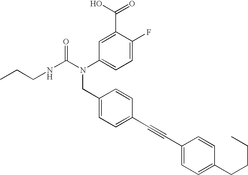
C1=C(F)C(C(O)=O)=CC(N(C(NCCC)=O)CC2=CC=C(C#CC3=CC=C(CCCC)C=C3)C=C2)=C1
